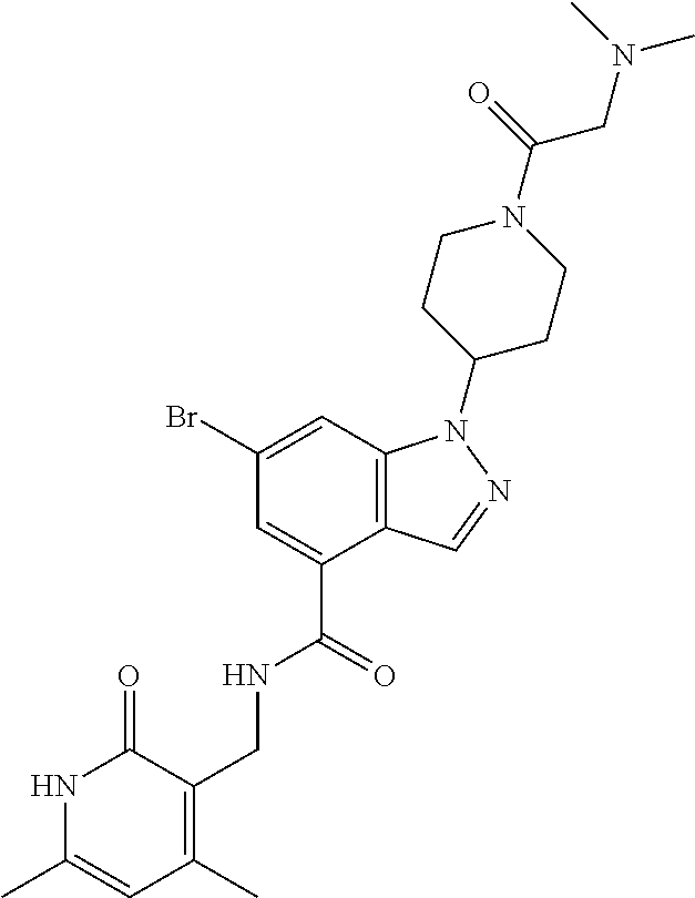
C1(Br)=CC2=C(C(C(=O)NCC3=C(C)C=C(C)NC3=O)=C1)C=NN2C1CCN(C(=O)CN(C)C)CC1
